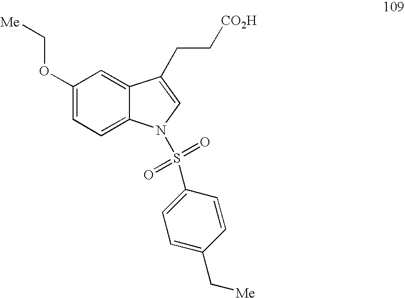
C1(OC[Me])=CC=C2C(=C1)C(CC[CO2H])=CN2S(=O)(=O)C1=CC=C(C[Me])C=C1
